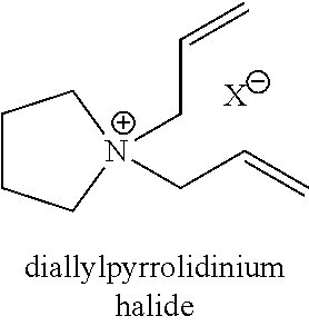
C1CC[N+](CC=C)(CC=C)C1.[X]
